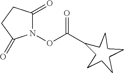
O(C(C)=O)N1C(=O)CCC1=O
